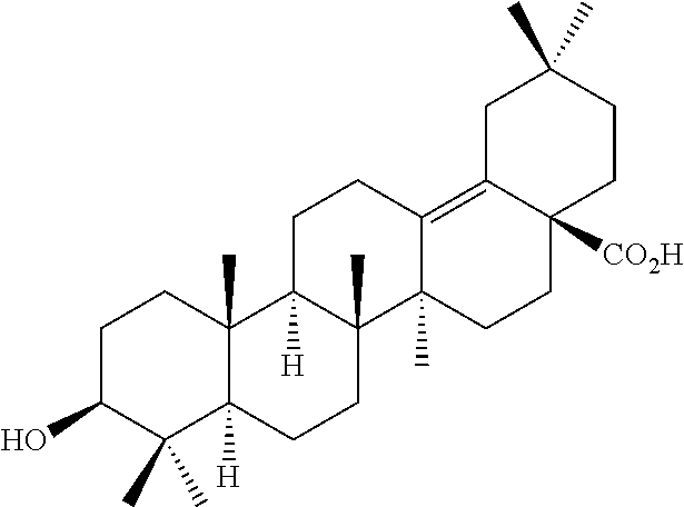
OC1C(C)(C)C2([H])C(C)(CC1)C1([H])C(C)(CC2)C2(C)C(=C3C([CO2H])(CC2)CCC(C)(C)C3)CC1
